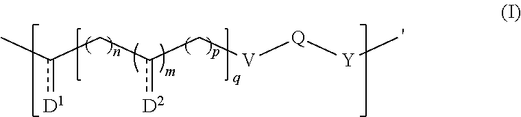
c(Cc(C[V][Q][Y]C)[D2])(C)[D1]
